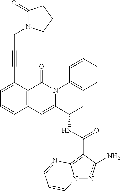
N12N=C(N)C(C(NC(C3=CC4=C(C(=O)N3C3=CC=CC=C3)C(C#CCN3C(=O)CCC3)=CC=C4)C)=O)=C1N=CC=C2
